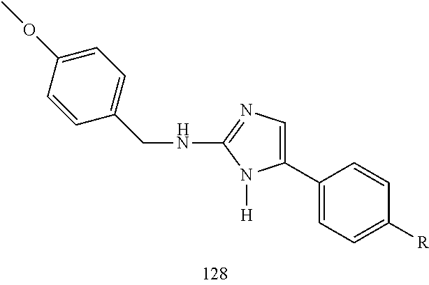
C1(C2=CN=C(NCC3=CC=C(OC)C=C3)N2[H])=CC=C([R])C=C1
